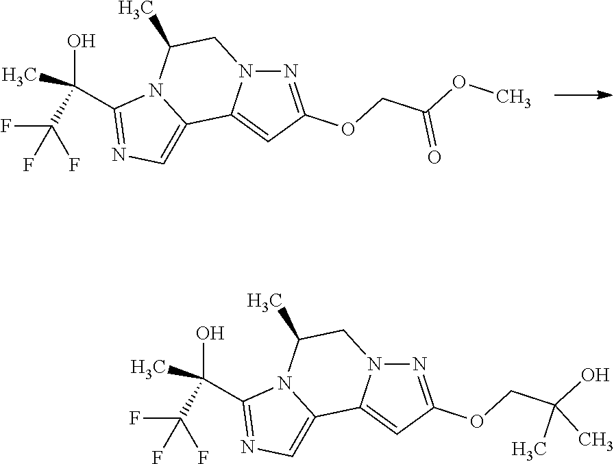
N1=C(OCC(OC)=O)C=C2N1CC(C)N1C2=CN=C1C(O)(C(F)(F)F)C.N1=C(OCC(O)(C)C)C=C2N1CC(C)N1C2=CN=C1C(O)(C(F)(F)F)C
